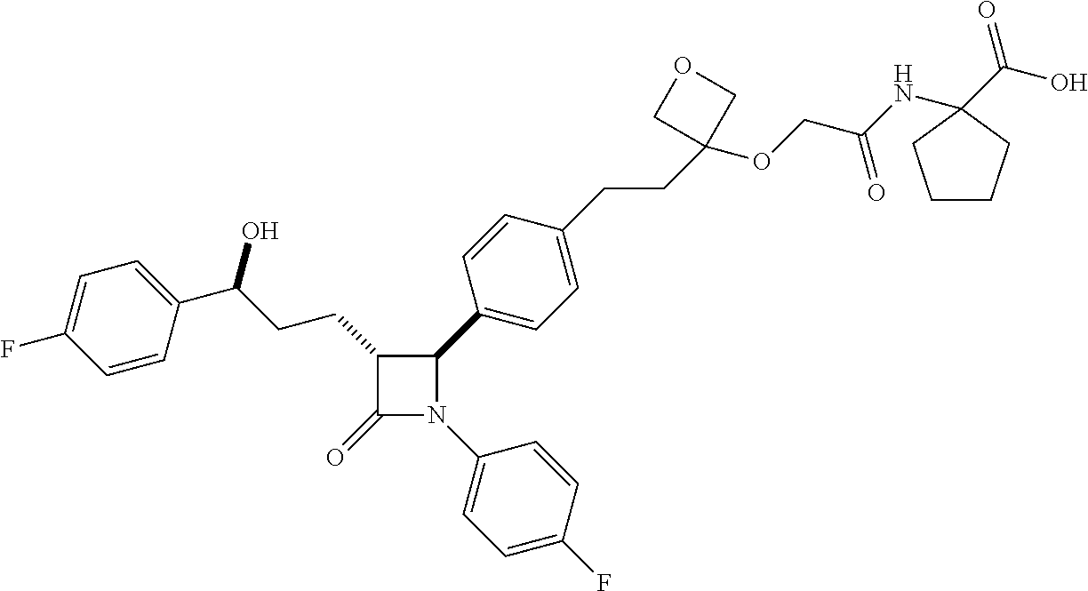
C1(=O)N(C2=CC=C(F)C=C2)C(C2=CC=C(CCC3(OCC(NC4(C(O)=O)CCCC4)=O)COC3)C=C2)C1CCC(O)C1=CC=C(F)C=C1
